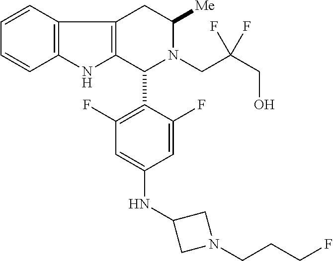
C1=CC2=C(C=C1)NC1=C2CC([Me])N(CC(CO)(F)F)C1C1=C(F)C=C(NC2CN(CCCF)C2)C=C1F
